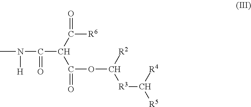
CN([H])C(=O)C(C(=O)[R6])C(=O)OC([R3]C([R5])[R4])[R2]
